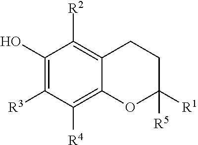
C1(O)=C([R3])C([R4])=C2C(=C1[R2])CCC([R5])([R1])O2
